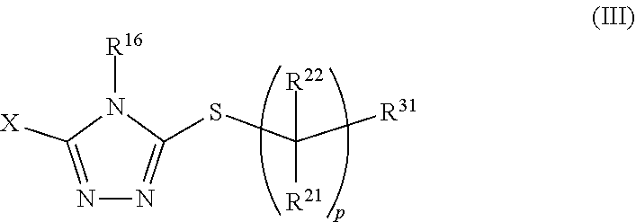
N1=C([X])N([R16])C(SC([R31])([R22])[R21])=N1
